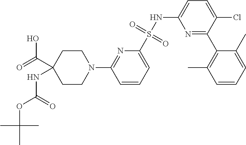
N1=C(C2=C(C)C=CC=C2C)C(Cl)=CC=C1NS(C1=CC=CC(N2CCC(NC(OC(C)(C)C)=O)(C(=O)O)CC2)=N1)(=O)=O
